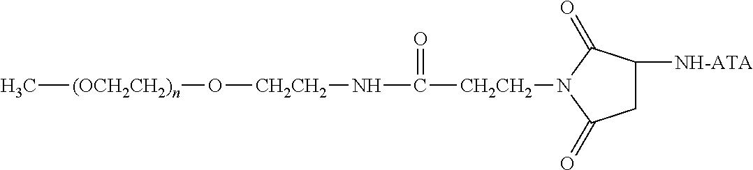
[(OCH2CH2)n](C)O[CH2CH2]NC([CH2CH2]N1C(=O)CC([NH-ATA])C1=O)=O
